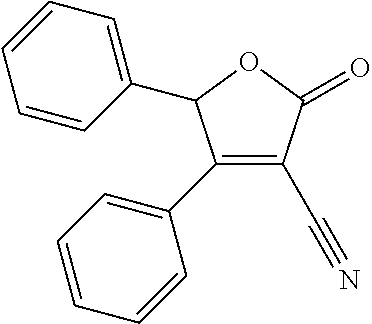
C1(C2=CC=CC=C2)=C(C#N)C(=O)OC1C1=CC=CC=C1
